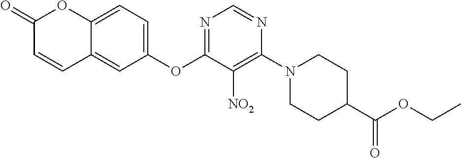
C1(OC2=NC=NC(N3CCC(C(OCC)=O)CC3)=C2[NO2])=CC=C2C(=C1)C=CC(=O)O2
